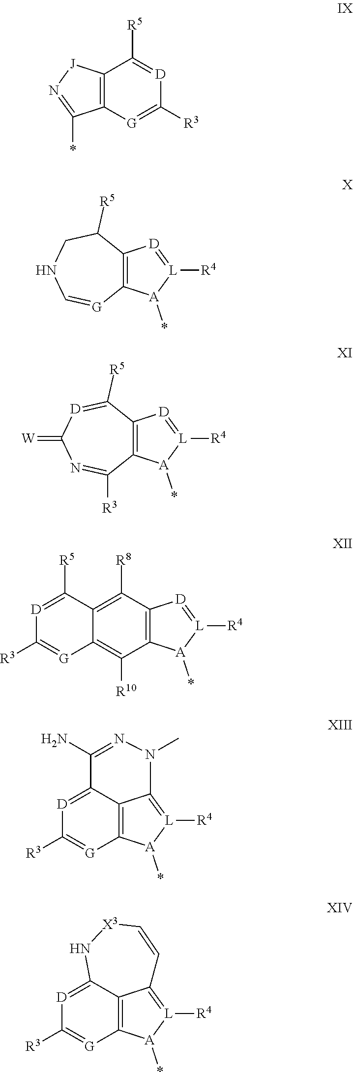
C12=C([G]=C([R3])[D]=C1[R5])C(*)=N[J]2.C12=C([A](*)[L]([R4])=[D]1)[G]=CNCC2[R5].C12=C([A](*)[L]([R4])=[D]1)C([R3])=NC(=[W])[D]=C2[R5].C12=C([A](*)[L]([R4])=[D]1)C([R10])=C1C(=C2[R8])C([R5])=[D]C([R3])=[G]1.C12=C3[A](*)[L]([R4])=C1N(C)N=C(N)C2=[D]C([R3])=[G]3.C12=C3[A](*)[L]([R4])=C1C=C[X3]NC2=[D]C([R3])=[G]3
